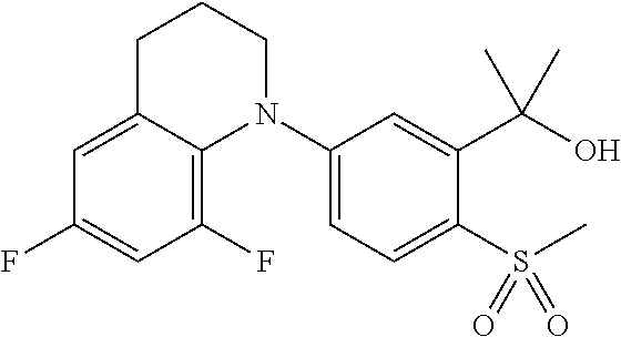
C1=C2C(=C(F)C=C1F)N(C1=CC=C(S(C)(=O)=O)C(C(O)(C)C)=C1)CCC2
